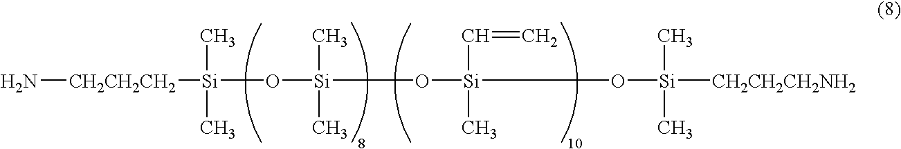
N[CH2CH2CH2][Si](O[Si](O[Si](O[Si]([CH2CH2CH2NH2])(C)C)(C=C)C)(C)C)(C)C
